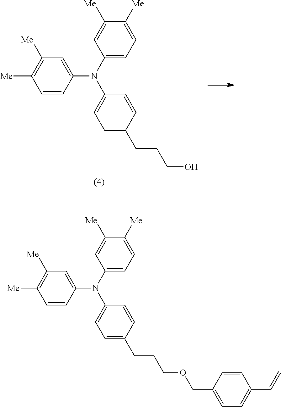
C1(N(C2=CC=C([Me])C([Me])=C2)C2=CC=C(CCCO)C=C2)=CC([Me])=C([Me])C=C1.C1(N(C2=CC=C([Me])C([Me])=C2)C2=CC=C(CCCOCC3=CC=C(C=C)C=C3)C=C2)=CC([Me])=C([Me])C=C1
